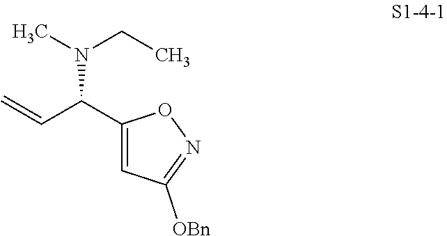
C1(C(C=C)N(CC)C)=CC([OBn])=NO1
